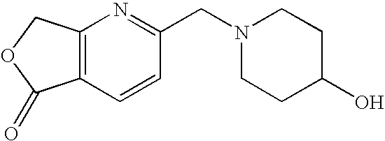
C12=C(C=CC(CN3CCC(O)CC3)=N1)C(=O)OC2
